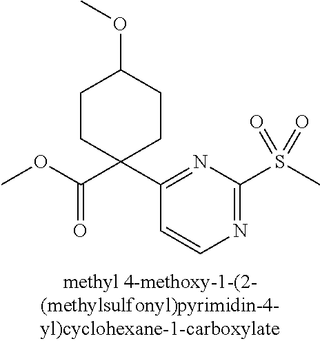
COC(C1(C2=NC(S(C)(=O)=O)=NC=C2)CCC(OC)CC1)=O
